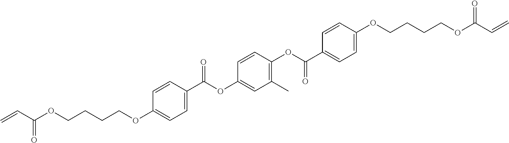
C=CC(OCCCCOC1=CC=C(C(OC2=CC(C)=C(OC(=O)C3=CC=C(OCCCCOC(C=C)=O)C=C3)C=C2)=O)C=C1)=O
